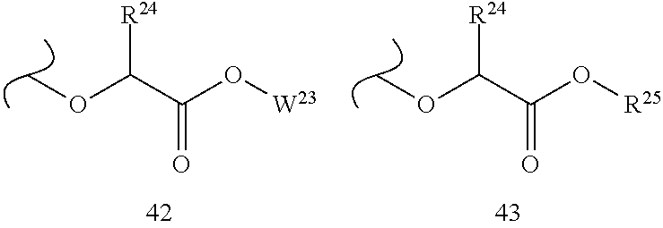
COC(C(O[W23])=O)[R24].COC(C(O[R25])=O)[R24]
